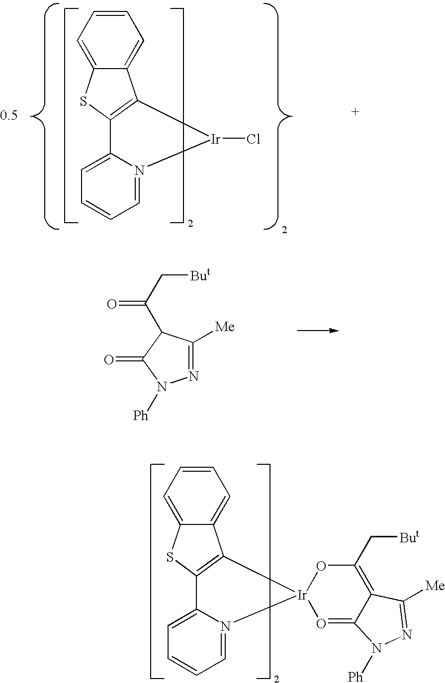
C12=C([Ir](Cl)N3=CC=CC=C13)C1=CC=CC=C1S2.N1=C([Me])C(C(C[But])=O)C(=O)N1[Ph].C12=C([Ir]3(N4=CC=CC=C14)O=C1C(=C(C[But])O3)C([Me])=NN1[Ph])C1=CC=CC=C1S2
